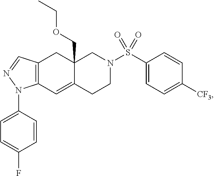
C12(COCC)C(=CC3=C(C1)C=NN3C1=CC=C(F)C=C1)CCN(S(C1=CC=C([CF3])C=C1)(=O)=O)C2
